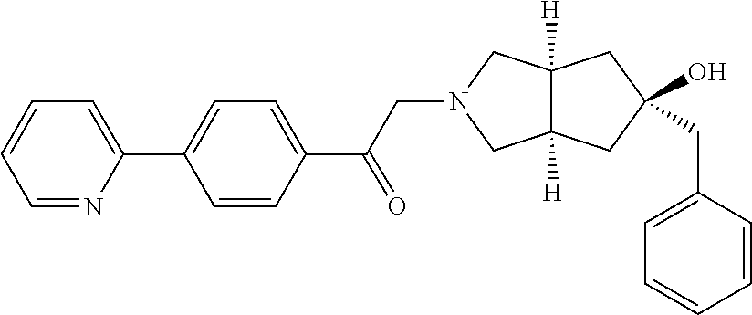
C1=C(CC2(O)CC3([H])C([H])(CN(CC(C4=CC=C(C5=CC=CC=N5)C=C4)=O)C3)C2)C=CC=C1
